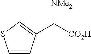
C1=CC(C([CO2H])[NMe2])=CS1
